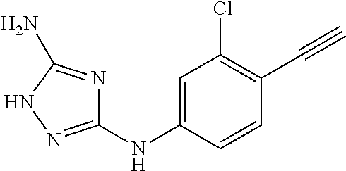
C1=C(NC2=NNC(N)=N2)C=CC(C#C)=C1Cl
